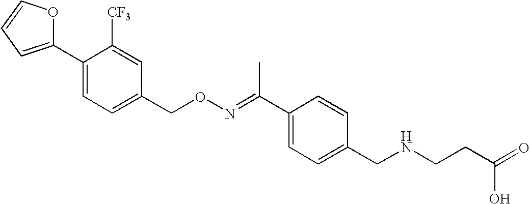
C1(C2=CC=C(CON=C(C3=CC=C(CNCCC(=O)O)C=C3)C)C=C2[CF3])=CC=CO1
